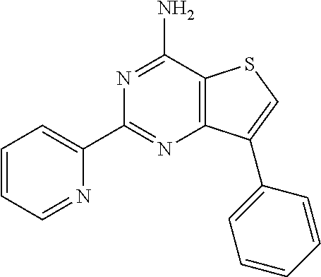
C1=CC=NC(C2=NC3=C(C(N)=N2)SC=C3C2=CC=CC=C2)=C1
